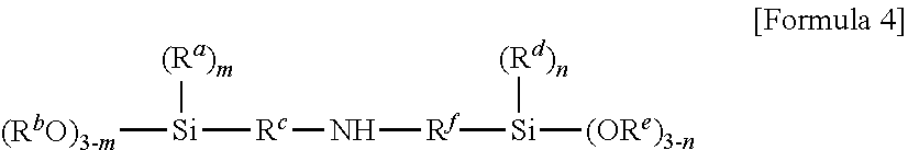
[(RbO)3-m][Si]([(Ra)m])[Rc]N[Rf][Si]([(Rd)n])[(ORe)3-n]
